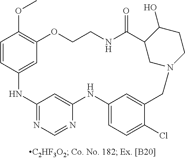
C1=CC2=CC(=C1OC)OCCNC(=O)C1CN(CC3=CC(=CC=C3Cl)NC3=CC(=NC=N3)N2)CCC1O
